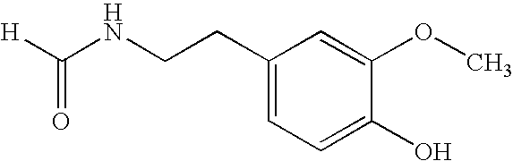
[H]C(NCCC1=CC=C(O)C(OC)=C1)=O
